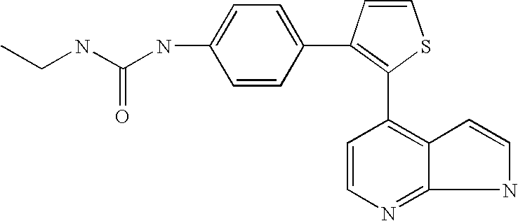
C(C)NC(NC1=CC=C(C2=C(C3=C4C=CNC4=NC=C3)SC=C2)C=C1)=O
